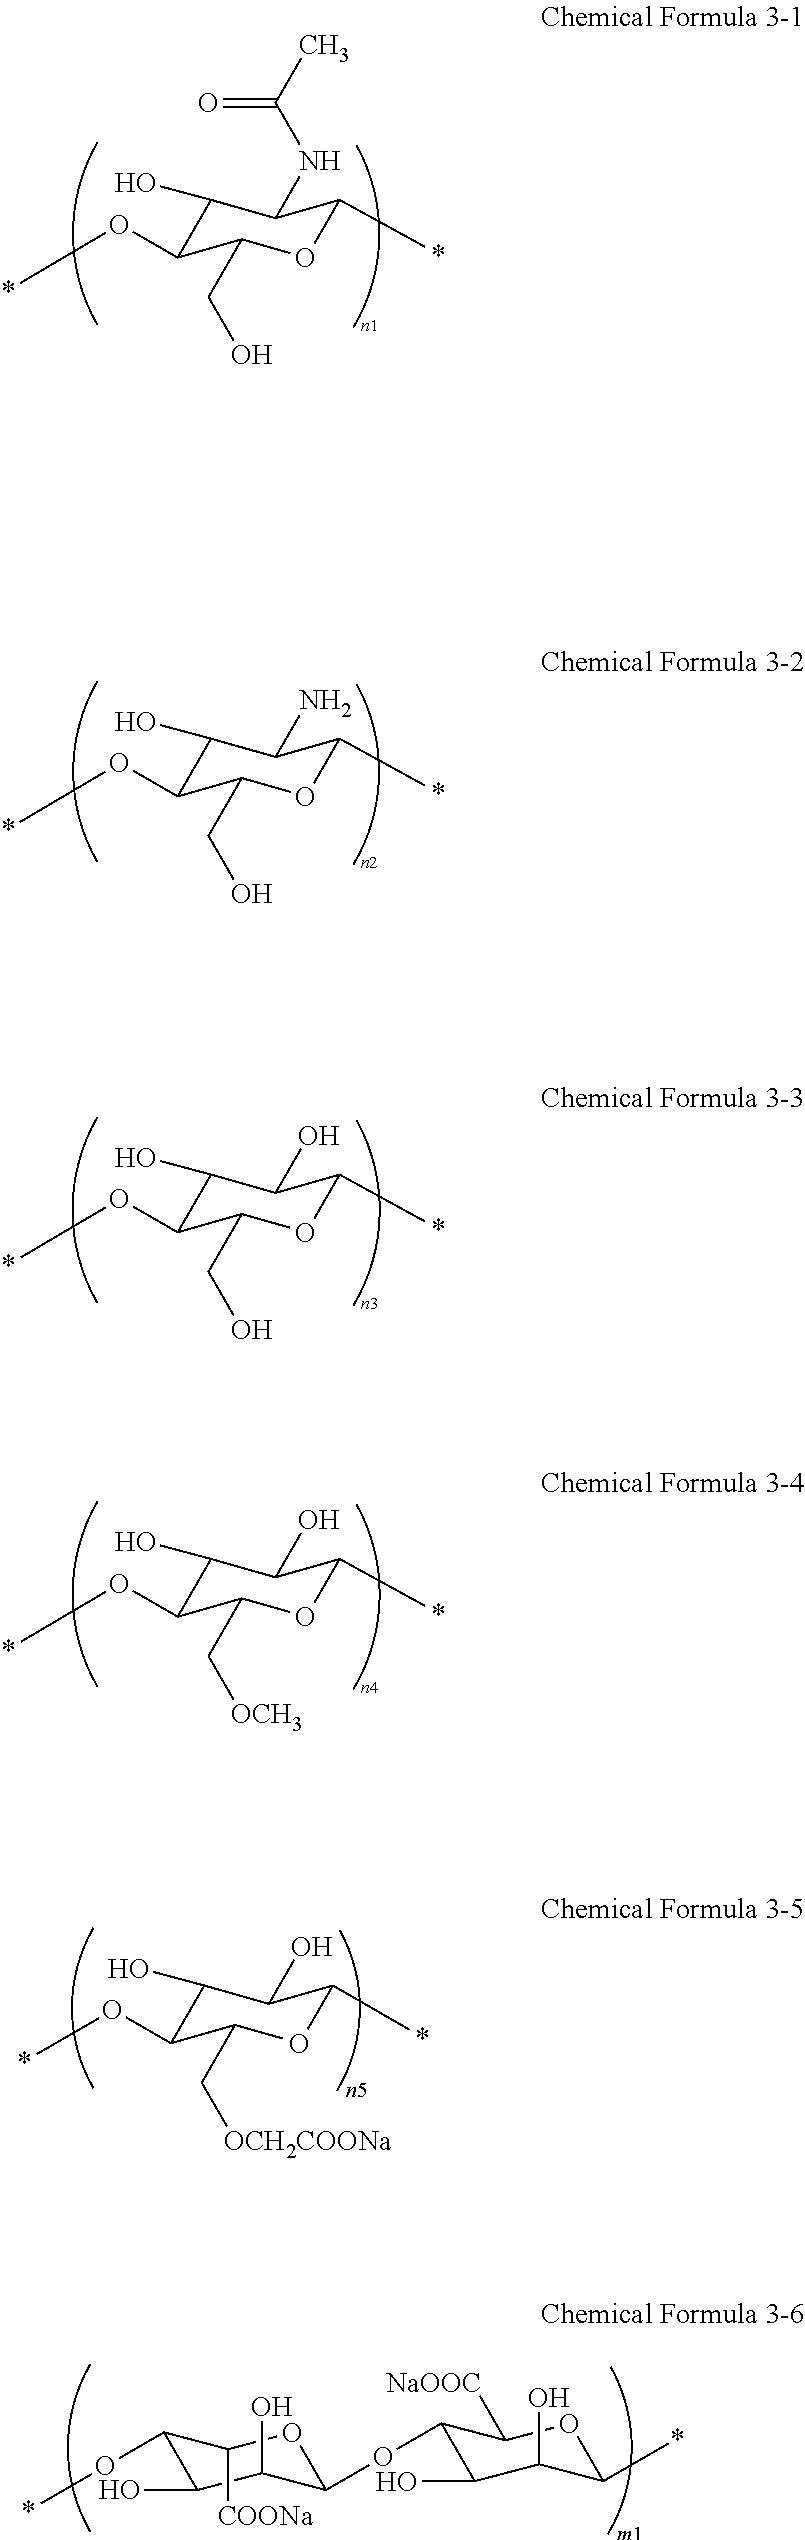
C1(O)C(O*)C(CO)OC(*)C1NC(C)=O.C1(O)C(O*)C(CO)OC(*)C1N.C1(O)C(O*)C(CO)OC(*)C1O.C1(O)C(O*)C(C[OCH3])OC(*)C1O.C1(O*)C(O)C(O)C(OC2C(O)C(O)C(*)OC2[NaOOC])OC1[COONa].C1(O)C(O*)C(C[OCH2COONa])OC(*)C1O
